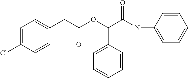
C(C(OC(C(NC1=CC=CC=C1)=O)C1=CC=CC=C1)=O)C1=CC=C(Cl)C=C1
